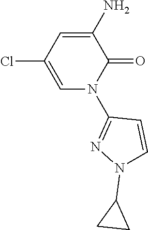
C1=C(N)C(=O)N(C2=NN(C3CC3)C=C2)C=C1Cl
